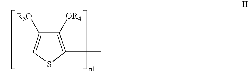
C1(C)=C([OR4])C([R3O])=C(C)S1
